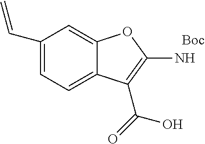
C1(C=C)=CC=C2C(=C1)OC(N)=C2C(O)=O
